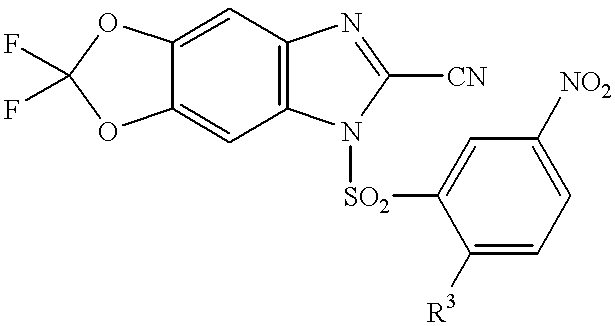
C1=C2C(=CC3=C1N=C([CN])N3[SO2]C1=CC([NO2])=CC=C1[R3])OC(F)(F)O2
